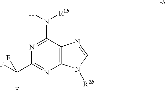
C1(N([H])[R1b])=NC(C(F)(F)F)=NC2=C1N=CN2[R2b]
